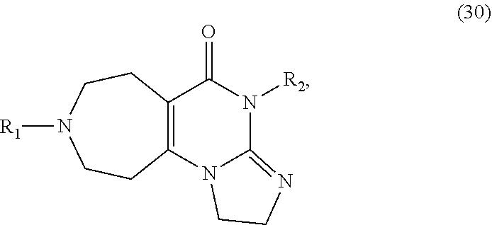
O=C1N([R2])C2=NCCN2C2=C1CCN([R1])CC2
